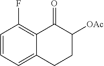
C1=CC=C2C(=C1F)C(=O)C([OAc])CC2
